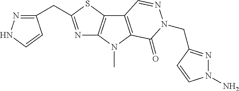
N1=C(CC2=NNC=C2)SC2=C1N(C)C1=C2C=NN(CC2=NN(N)C=C2)C1=O
